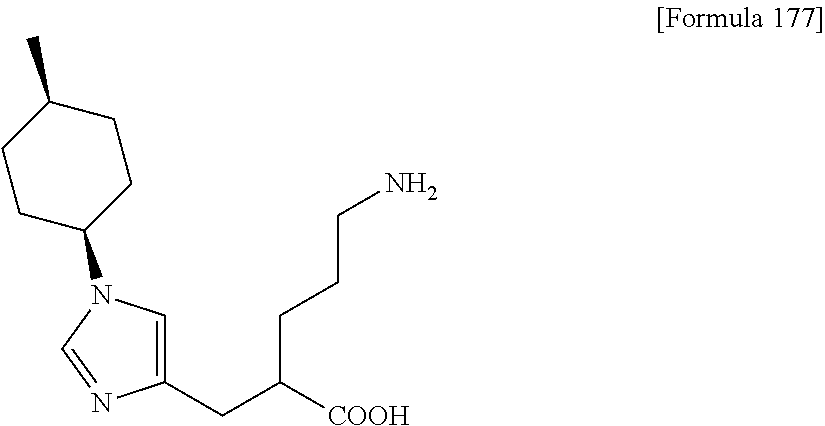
C1CC(N2C=C(CC([COOH])CCCN)N=C2)CCC1C
